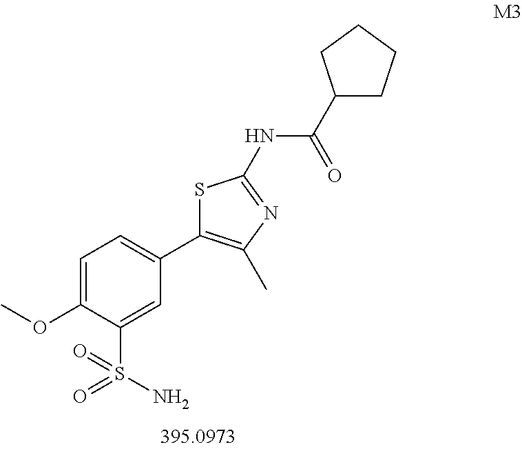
C1=C(OC)C(S(N)(=O)=O)=CC(C2=C(C)N=C(NC(C3CCCC3)=O)S2)=C1
